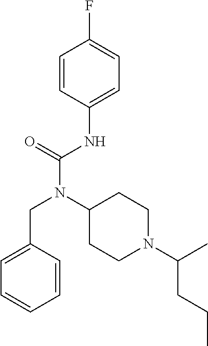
C1=CC(NC(N(C2CCN(C(C)CCC)CC2)CC2=CC=CC=C2)=O)=CC=C1F
